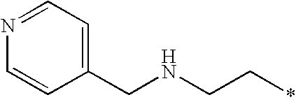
N1=CC=C(CNCC*)C=C1
